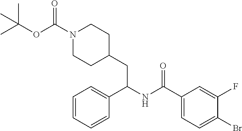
C(C1=CC=C(Br)C(F)=C1)(NC(C1=CC=CC=C1)CC1CCN(C(OC(C)(C)C)=O)CC1)=O
